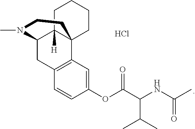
CN1C2CC3=C(C4(C2([H])CCCC4)CC1)C=C(OC(=O)C(NC(C)=O)C(C)C)C=C3.Cl
